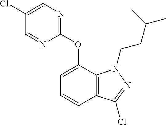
C1(Cl)=CN=C(OC2=CC=CC3=C2N(CCC(C)C)N=C3Cl)N=C1
